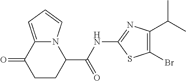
O=C1CCC(C(NC2=NC(C(C)C)=C(Br)S2)=O)N2C1=CC=C2
